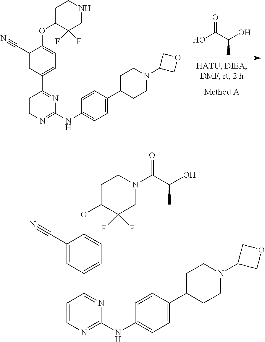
C1=CN=C(NC2=CC=C(C3CCN(C4COC4)CC3)C=C2)N=C1C1=CC=C(OC2C(F)(F)CN(C(C(O)C)=O)CC2)C(C#N)=C1.C1=CN=C(NC2=CC=C(C3CCN(C4COC4)CC3)C=C2)N=C1C1=CC=C(OC2C(F)(F)CNCC2)C(C#N)=C1.OC(C(C)O)=O
